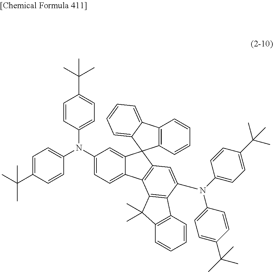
C12=C(C=CC=C1)C1=CC=CC=C1C21C2=CC(N(C3=CC=C(C(C)(C)C)C=C3)C3=CC=C(C(C)(C)C)C=C3)=CC=C2C2=C1C=C(N(C1=CC=C(C(C)(C)C)C=C1)C1=CC=C(C(C)(C)C)C=C1)C1=C2C(C)(C)C2=C1C=CC=C2
